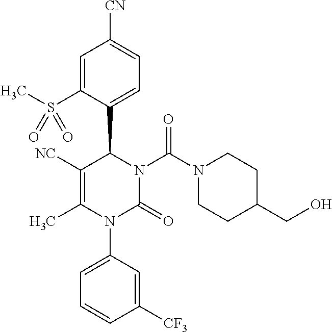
C1=C(S(C)(=O)=O)C(C2N(C(N3CCC(CO)CC3)=O)C(=O)N(C3=CC=CC([CF3])=C3)C(C)=C2[NC])=CC=C1[CN]
